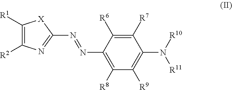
C1([R1])=C([R2])N=C(N=NC2=C([R8])C([R9])=C(N([R10])[R11])C([R7])=C2[R6])[X]1
